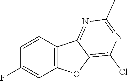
C1(F)=CC2=C(C=C1)C1=NC(C)=NC(Cl)=C1O2
